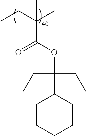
CCC(C)(C)C(OC(CC)(CC)C1CCCCC1)=O
